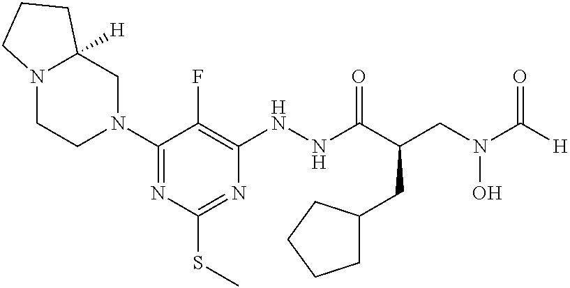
C1(N2CC3([H])N(CC2)CCC3)=NC(SC)=NC(NNC(C(CN(C([H])=O)O)CC2CCCC2)=O)=C1F
